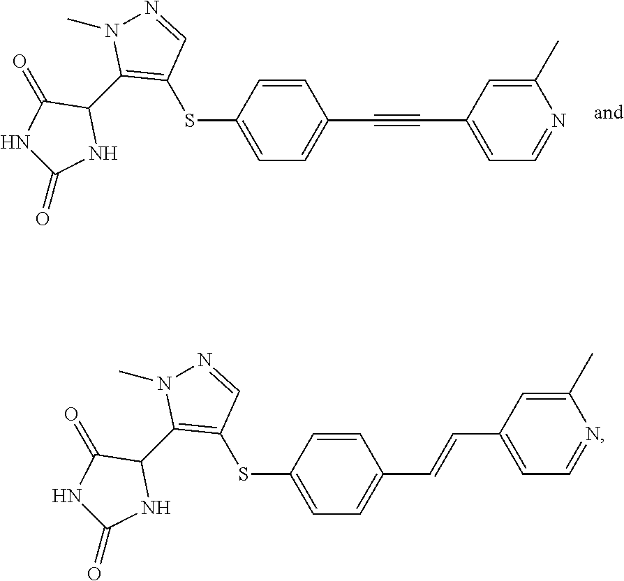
C1=CC(SC2=C(C3C(=O)NC(=O)N3)N(C)N=C2)=CC=C1C=CC1=CC=NC(C)=C1.C1=CC(SC2=C(C3C(=O)NC(=O)N3)N(C)N=C2)=CC=C1C#CC1=CC=NC(C)=C1
